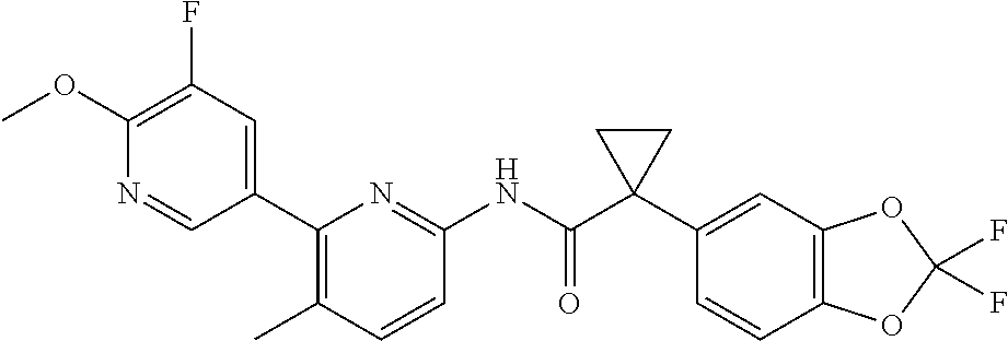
C1(OC)=C(F)C=C(C2=C(C)C=CC(NC(C3(C4=CC5=C(C=C4)OC(F)(F)O5)CC3)=O)=N2)C=N1
